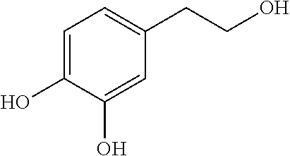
C1=C(O)C(O)=CC(CCO)=C1
